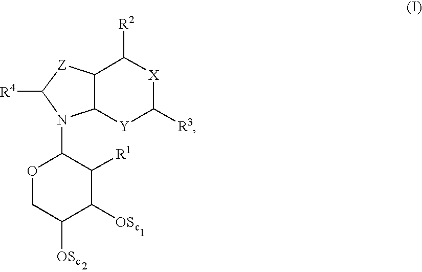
C12C([Y]C([R3])[X]C1[R2])N(C1OCC([OSc])C([OSc])C1[R1])C([R4])[Z]2
